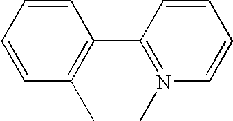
C1=CC=CC(C)=C1C1=N(C)C=CC=C1
